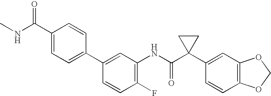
C1(C2=CC=C(C(NC)=O)C=C2)=CC(NC(C2(C3=CC4=C(C=C3)OCO4)CC2)=O)=C(F)C=C1
